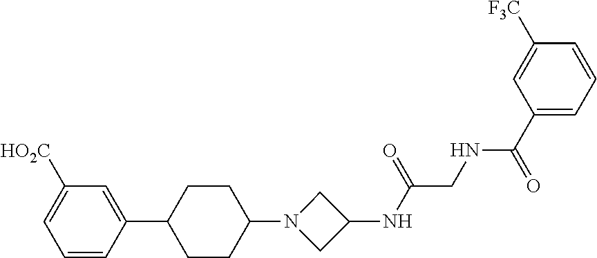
C1([HO2C])=CC=CC(C2CCC(N3CC(NC(CNC(C4=CC=CC([F3C])=C4)=O)=O)C3)CC2)=C1
